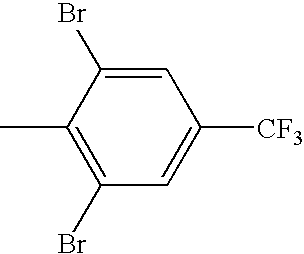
C1(Br)=C(C)C(Br)=CC([CF3])=C1
